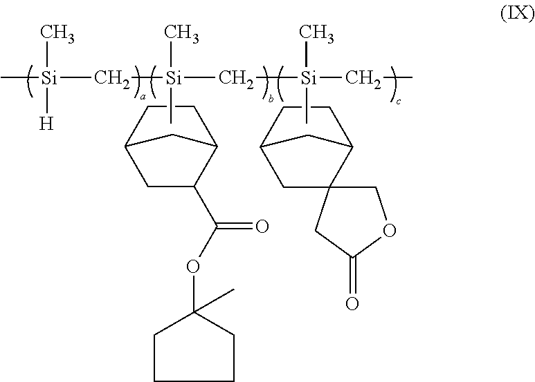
C12CC(C(=O)OC3(C)CCCC3)C(C1)CC2.C[Si](C)(C[Si](C)(C)[H])C[Si](CC)(C)C.C12CC3(C(C1)CC2)COC(=O)C3
